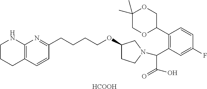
[HCOOH].C1CCC2=C(N1)N=C(CCCCOC1CCN(C(C3=C(C4OCC(C)(C)OC4)C=CC(F)=C3)C(O)=O)C1)C=C2
